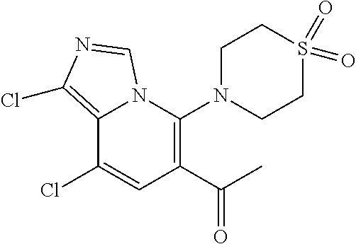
C12=C(Cl)N=CN1C(N1CCS(=O)(=O)CC1)=C(C(C)=O)C=C2Cl
